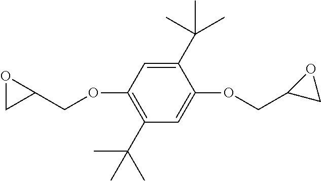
C1(OCC2OC2)=C(C(C)(C)C)C=C(OCC2CO2)C(C(C)(C)C)=C1
